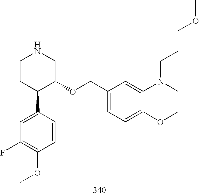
C1CC(C2=CC(F)=C(OC)C=C2)C(OCC2=CC=C3C(=C2)N(CCCOC)CCO3)CN1
